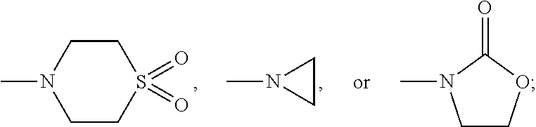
C1CN(C)CCS1(=O)=O.N1(C)CC1.CN1CCOC1=O
